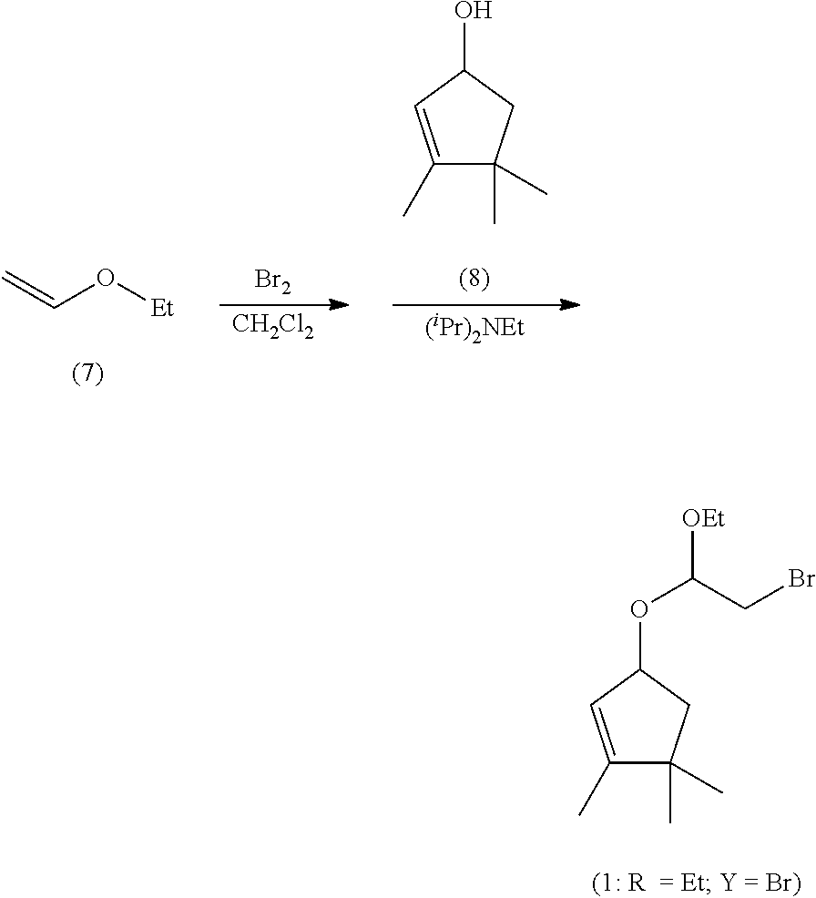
C1(C)=CC(OC(CBr)[OEt])CC1(C)C.[Br2].[CH2Cl2].C=CO[Et].C1(C)=CC(O)CC1(C)C.[(iPr)2NEt]
